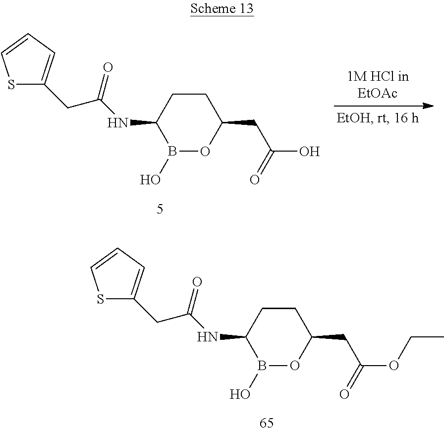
C(C1=CC=CS1)C(NC1B(O)OC(CC(O)=O)CC1)=O.C(C1=CC=CS1)C(NC1B(O)OC(CC(OCC)=O)CC1)=O
